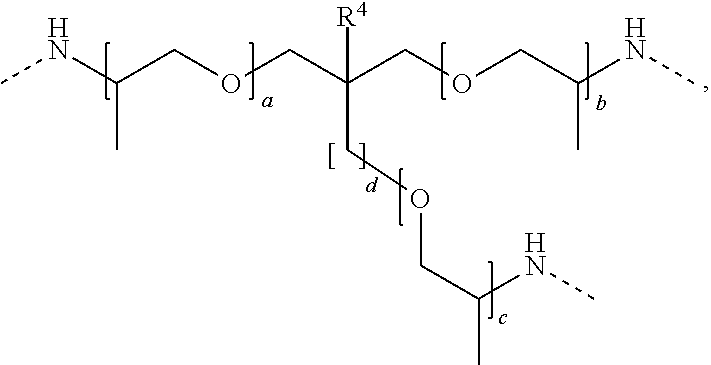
CNC(COCC(COCC(NC)C)(COCC(C)NC)[R4])C
